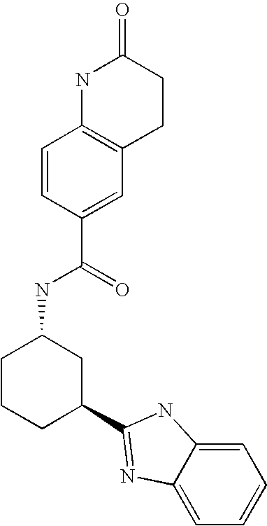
C1CCC(C2=NC3=CC=CC=C3N2)CC1NC(C1=CC2=C(C=C1)NC(=O)CC2)=O
